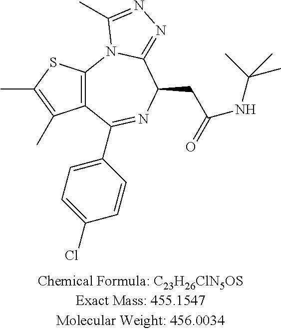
C12=C(SC(C)=C1C)N1C(=NN=C1C)C(CC(=O)NC(C)(C)C)N=C2C1=CC=C(Cl)C=C1
